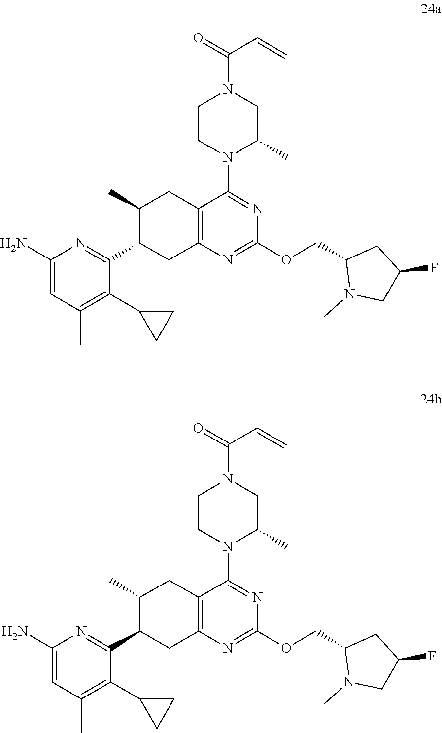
C1=C(N)N=C(C2CC3=C(CC2C)C(N2C(C)CN(C(=O)C=C)CC2)=NC(OCC2N(C)CC(F)C2)=N3)C(C2CC2)=C1C.C1=C(N)N=C(C2CC3=C(CC2C)C(N2C(C)CN(C(=O)C=C)CC2)=NC(OCC2N(C)CC(F)C2)=N3)C(C2CC2)=C1C
